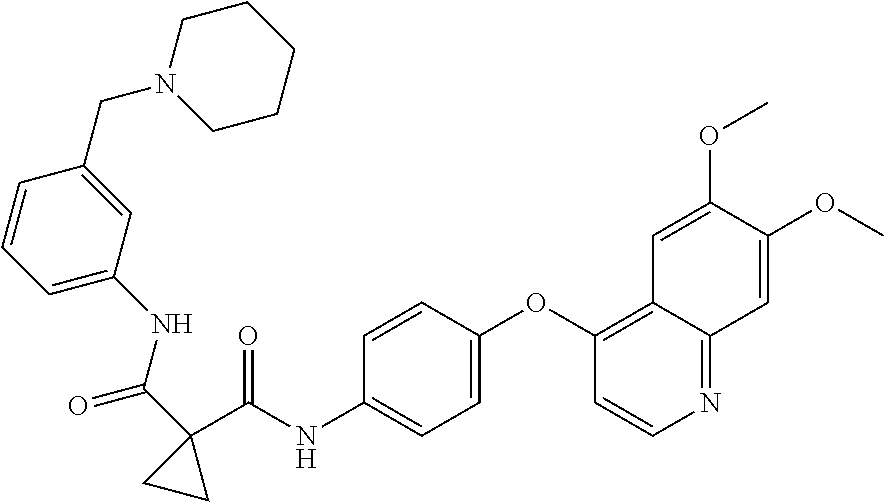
C1=C(OC2=C3C(=NC=C2)C=C(OC)C(OC)=C3)C=CC(NC(C2(C(NC3=CC=CC(CN4CCCCC4)=C3)=O)CC2)=O)=C1
